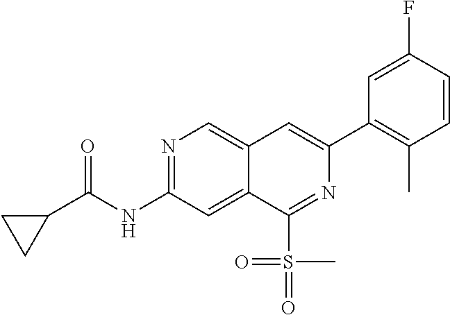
N1=C(NC(C2CC2)=O)C=C2C(=C1)C=C(C1=C(C)C=CC(F)=C1)N=C2S(=O)(C)=O
